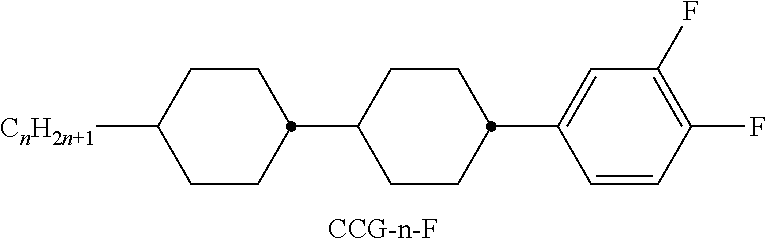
C1CC([CnH2n+1])CCC1C1CCC(C2=CC(F)=C(F)C=C2)CC1
